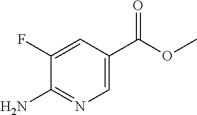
C1=C(C(OC)=O)C=C(F)C(N)=N1
